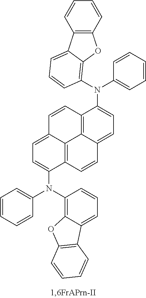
C12=C(C=CC=C1)OC1=C(N(C3=CC=C4C5=C3C=CC3=CC=C(N(C6=CC=CC=C6)C6=C7C(=CC=C6)C6=C(O7)C=CC=C6)C(=C53)C=C4)C3=CC=CC=C3)C=CC=C21
